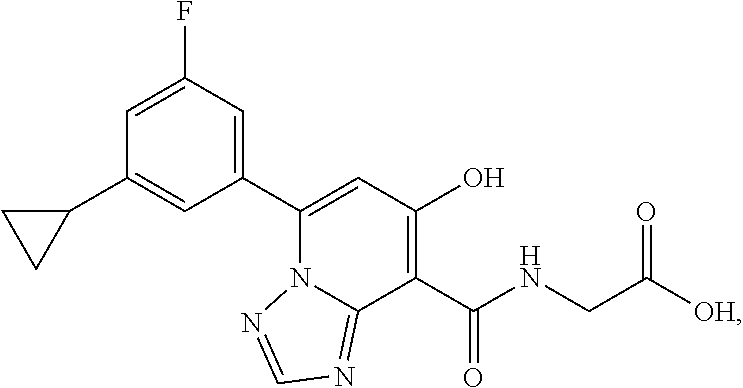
C1(C2=CC(F)=CC(C3CC3)=C2)=CC(O)=C(C(NCC([OH])=O)=O)C2=NC=NN12
